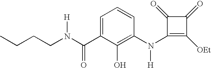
C1(N(C2=C(O)C(C(N(CCCC)[H])=O)=CC=C2)[H])=C([OEt])C(=O)C1=O
